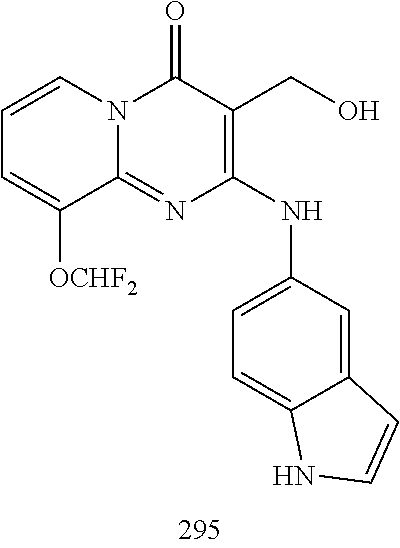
C1=CC=C([OCHF2])C2=NC(NC3=CC=C4C(=C3)C=CN4)=C(CO)C(=O)N12
